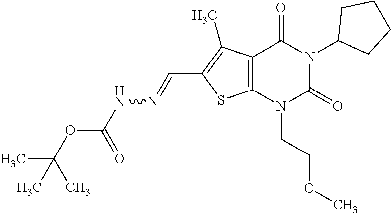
C12=C(N(CCOC)C(=O)N(C3CCCC3)C1=O)SC(C=NNC(OC(C)(C)C)=O)=C2C
